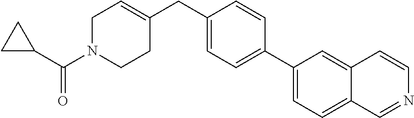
C1C(C(N2CCC(CC3=CC=C(C4=CC=C5C(=C4)C=CN=C5)C=C3)=CC2)=O)C1
